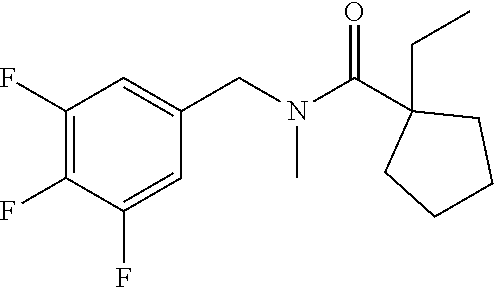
C1(F)=C(F)C(F)=CC(CN(C(C2(CC)CCCC2)=O)C)=C1
